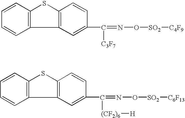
C12=C(C=C(C(=NO[SO2][C4F9])[C3F7])C=C1)C1=C(C=CC=C1)S2.C12=C(C=C(C(=NO[SO2][C6F13])[(CF2)6][H])C=C1)C1=C(C=CC=C1)S2
